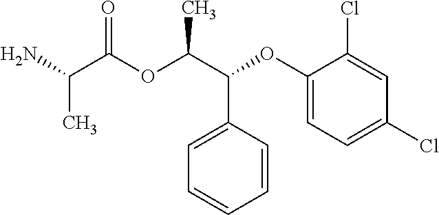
CC(C(=O)OC(C(C1=CC=CC=C1)OC1=CC=C(Cl)C=C1Cl)C)N
